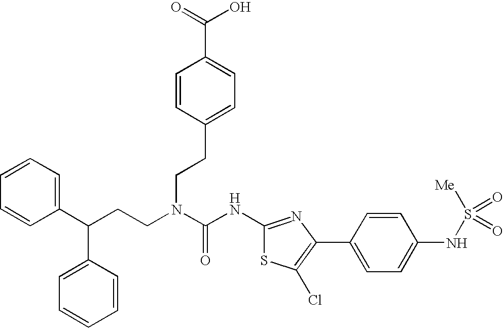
C1(C(CCN(C(NC2=NC(C3=CC=C(NS([Me])(=O)=O)C=C3)=C(Cl)S2)=O)CCC2=CC=C(C(=O)O)C=C2)C2=CC=CC=C2)=CC=CC=C1
